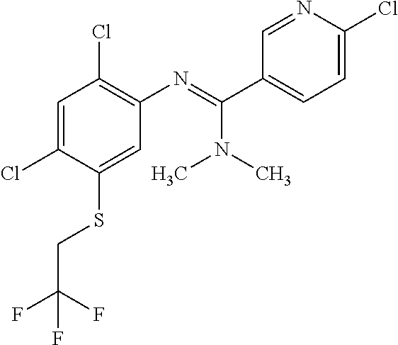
C1=C(Cl)C(SCC(F)(F)F)=CC(N=C(C2=CC=C(Cl)N=C2)N(C)C)=C1Cl
